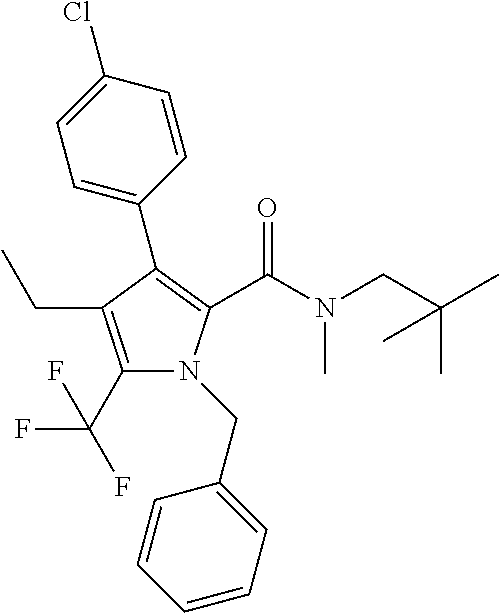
C1(C2=C(C(N(CC(C)(C)C)C)=O)N(CC3=CC=CC=C3)C(C(F)(F)F)=C2CC)=CC=C(Cl)C=C1
